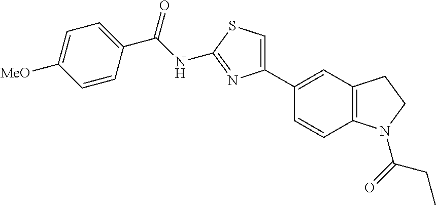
C(NC1=NC(C2=CC3=C(C=C2)N(C(=O)CC)CC3)=CS1)(=O)C1=CC=C([MeO])C=C1
